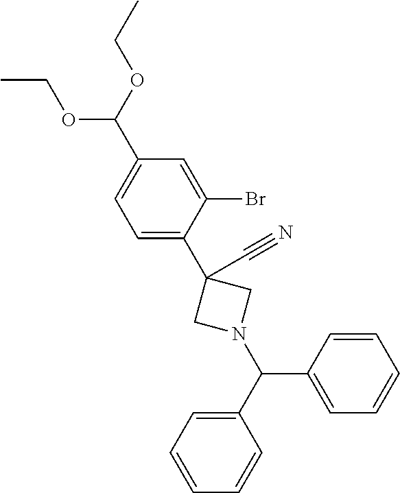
C1=C(C2(C#N)CN(C(C3=CC=CC=C3)C3=CC=CC=C3)C2)C(Br)=CC(C(OCC)OCC)=C1
